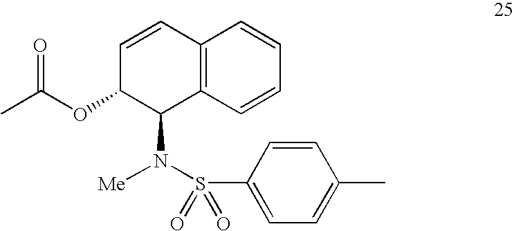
C12=C(C=CC=C1)C(N(S(C1=CC=C(C)C=C1)(=O)=O)[Me])C(OC(C)=O)C=C2
